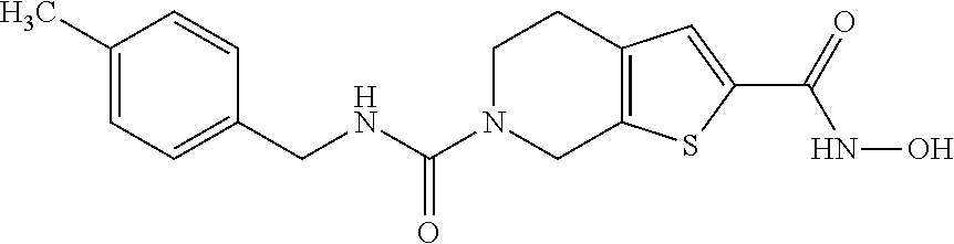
C(N1CC2=C(CC1)C=C(C(NO)=O)S2)(NCC1=CC=C(C)C=C1)=O
